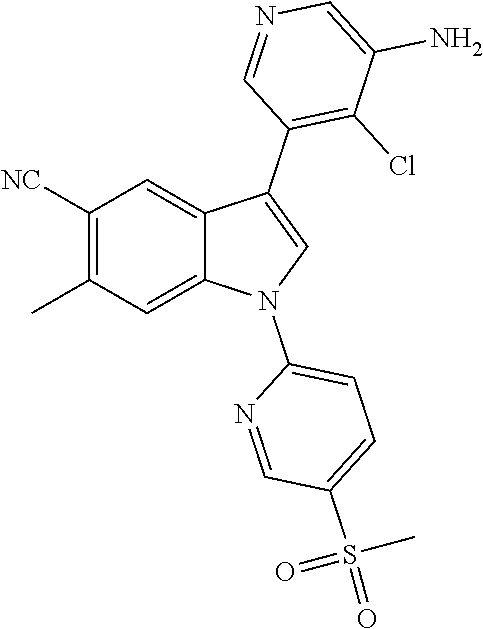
C1([NC])=C(C)C=C2C(=C1)C(C1=C(Cl)C(N)=CN=C1)=CN2C1=CC=C(S(C)(=O)=O)C=N1
